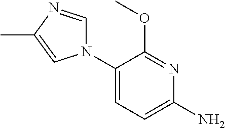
C1(N2C=NC(C)=C2)=CC=C(N)N=C1OC
